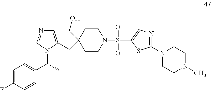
C1CN(S(=O)(=O)C2=CN=C(N3CCN(C)CC3)S2)CCC1(CC1=CN=CN1C(C)C1=CC=C(F)C=C1)CO
